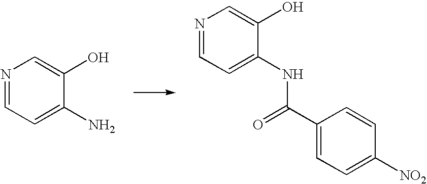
N1=CC=C(N)C(O)=C1.N1=CC=C(NC(C2=CC=C([NO2])C=C2)=O)C(O)=C1
